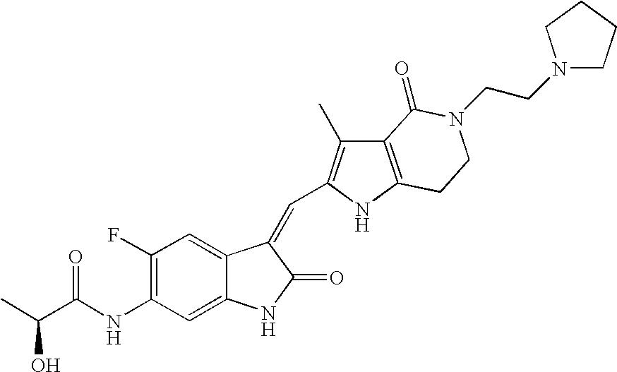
OC(C(NC1=C(F)C=C2C(=C1)NC(=O)C2=CC1=C(C)C2=C(N1)CCN(CCN1CCCC1)C2=O)=O)C
